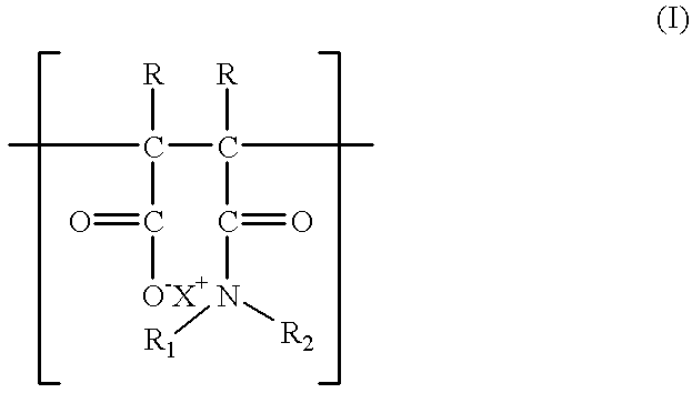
CC(C(C)([R])C(=O)N([R1])[R2])([R])C([O-X+])=O
